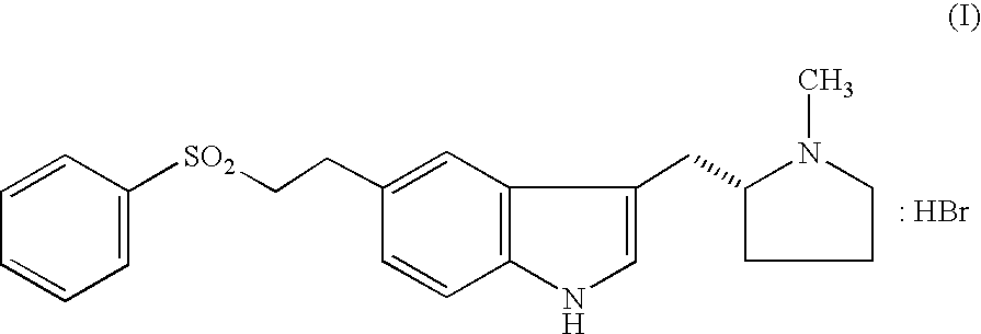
C1=CC([SO2]CCC2=CC3=C(C=C2)NC=C3CC2N(C)CCC2)=CC=C1
